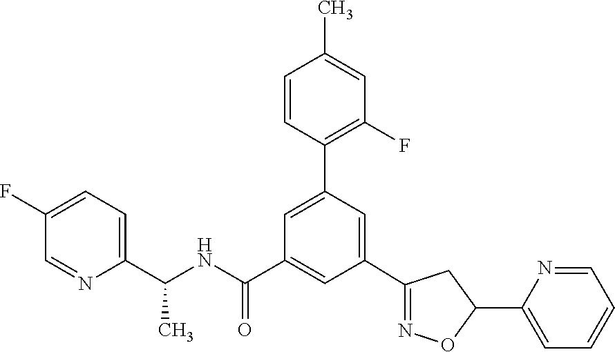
C1(C2=NOC(C3=CC=CC=N3)C2)=CC(C2=C(F)C=C(C)C=C2)=CC(C(NC(C2=CC=C(F)C=N2)C)=O)=C1
